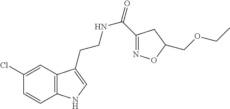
C12=C(C=C(Cl)C=C1)C(CCNC(=O)C1=NOC(COCC)C1)=CN2
